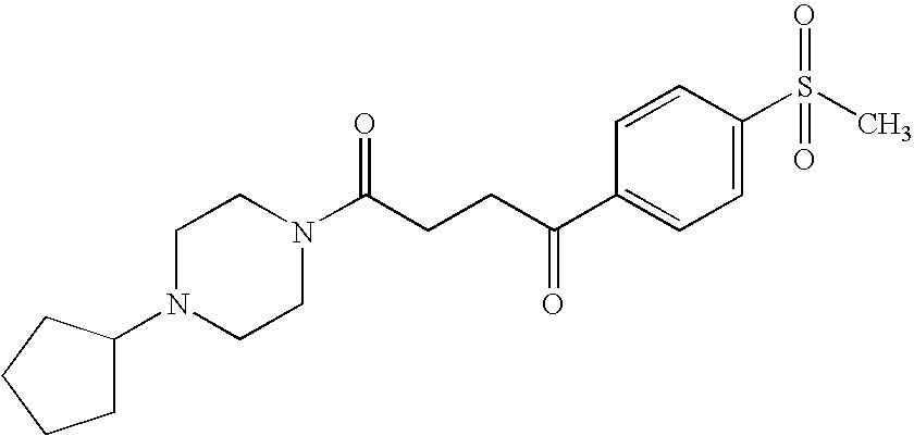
C1(N2CCN(C(CCC(C3=CC=C(S(C)(=O)=O)C=C3)=O)=O)CC2)CCCC1
